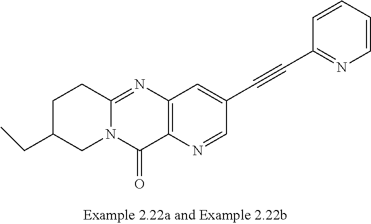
C12=NC3=C(C(=O)N1CC(CC)CC2)N=CC(C#CC1=NC=CC=C1)=C3
